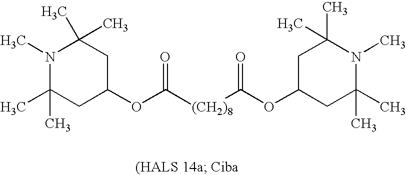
N1(C)C(C)(C)CC(OC([(CH2)8]C(OC2CC(C)(C)N(C)C(C)(C)C2)=O)=O)CC1(C)C
